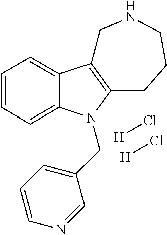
C1=CC=C2C(=C1)C1=C(N2CC2=CC=CN=C2)CCCNC1.[H]Cl.[H]Cl
